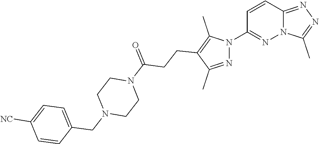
C12=NN=C(C)N1N=C(N1N=C(C)C(CCC(N3CCN(CC4=CC=C([NC])C=C4)CC3)=O)=C1C)C=C2
